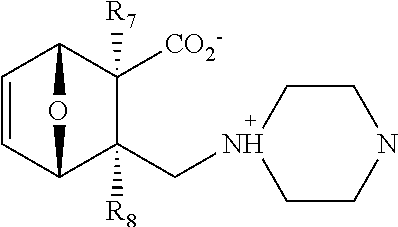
C1=CC2C([R8])(CN3CCNCC3)C([CO2-])([R7])C1O2
